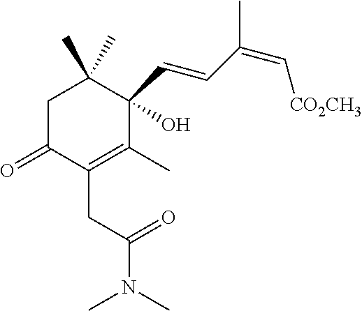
C1C(=O)C(CC(N(C)C)=O)=C(C)C(C=CC(=C[CO2CH3])C)(O)C1(C)C
